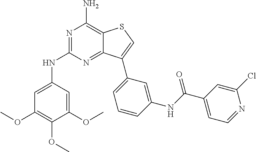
N1=C(NC2=CC(OC)=C(OC)C(OC)=C2)N=C2C(=C1N)SC=C2C1=CC=CC(NC(C2=CC=NC(Cl)=C2)=O)=C1
